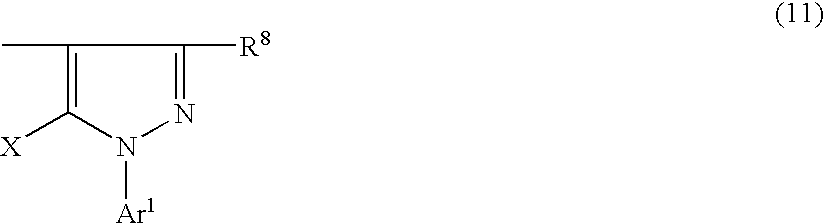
C1(C)=C([X])N([Ar1])N=C1[R8]
